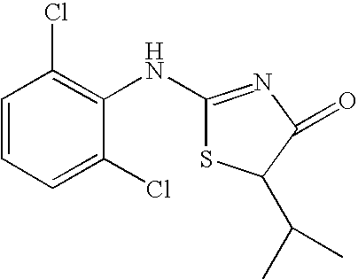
C1=CC=C(Cl)C(NC2=NC(=O)C(C(C)C)S2)=C1Cl
